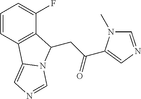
C1=CC2=C(C(F)=C1)C(CC(=O)C1=CN=CN1C)N1C2=CN=C1
